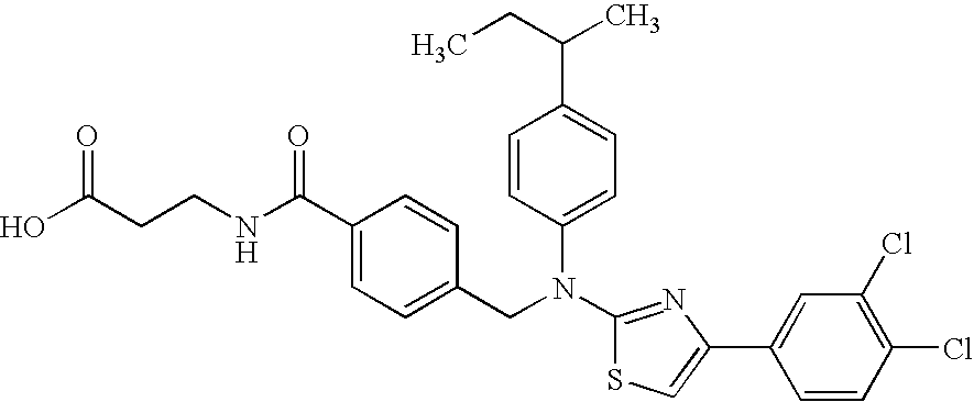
C(CCNC(C1=CC=C(CN(C2=CC=C(C(CC)C)C=C2)C2=NC(C3=CC(Cl)=C(Cl)C=C3)=CS2)C=C1)=O)(O)=O
